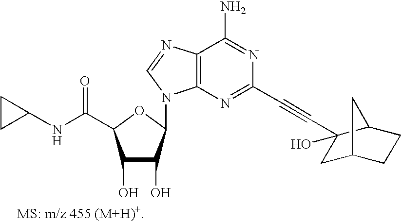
C1(O)C(O)C(N2C3=C(C(N)=NC(C#CC4(O)CC5CCC4C5)=N3)N=C2)OC1C(NC1CC1)=O
